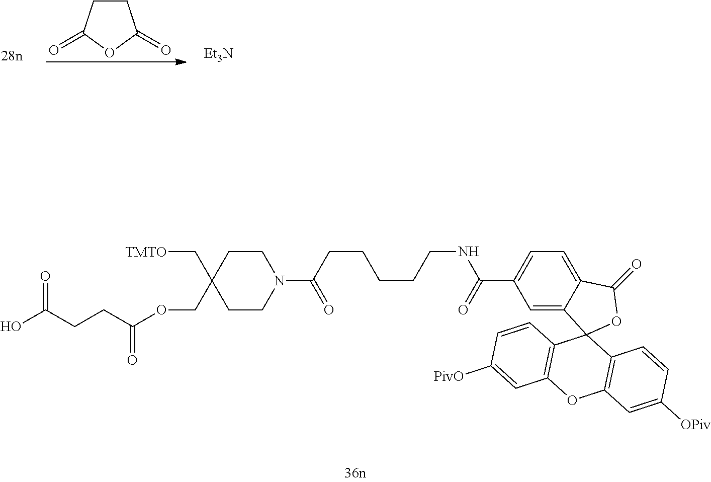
C1CC(=O)OC1=O.[Et3N].O(CC1(C[TMTO])CCN(C(CCCCCNC(C2=CC=C3C(=C2)C2(OC3=O)C3=C(OC4=C2C=CC([OPiv])=C4)C=C([PivO])C=C3)=O)=O)CC1)C(CCC(O)=O)=O
